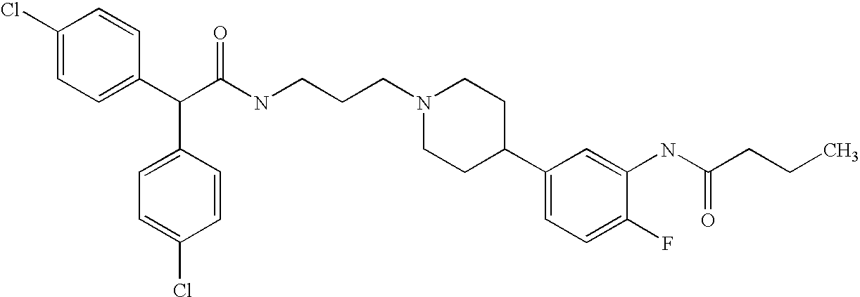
C1(Cl)=CC=C(C(C(NCCCN2CCC(C3=CC=C(F)C(NC(CCC)=O)=C3)CC2)=O)C2=CC=C(Cl)C=C2)C=C1
